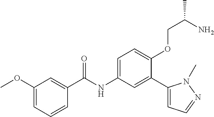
C1(OC)=CC=CC(C(=O)NC2=CC=C(OCC(C)N)C(C3=CC=NN3C)=C2)=C1
